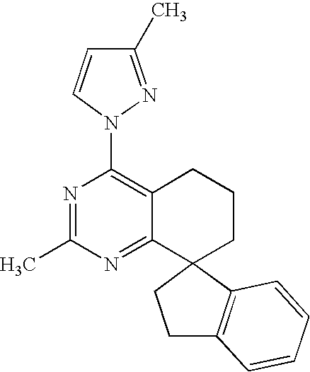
C1(N2C=CC(C)=N2)=C2C(=NC(C)=N1)C1(CCC2)C2=C(CC1)C=CC=C2
